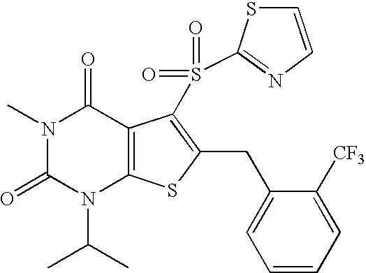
N1(C)C(=O)N(C(C)C)C2=C(C1=O)C(S(C1=NC=CS1)(=O)=O)=C(CC1=CC=CC=C1[CF3])S2
